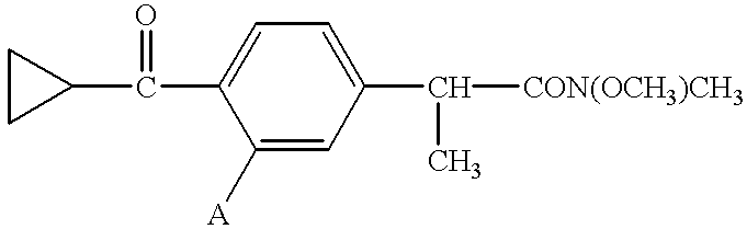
C1CC1C(=O)C1=CC=C(C(C)[CON(OCH3)CH3])C=C1[A]
